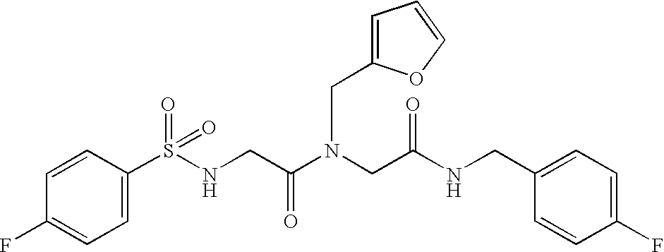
C1=C(S(NCC(N(CC(NCC2=CC=C(F)C=C2)=O)CC2=CC=CO2)=O)(=O)=O)C=CC(F)=C1
